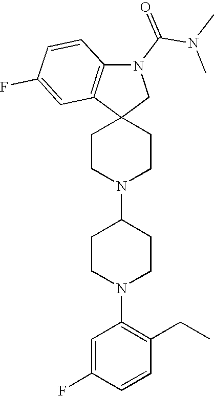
C1CN(C2CCN(C3=C(CC)C=CC(F)=C3)CC2)CCC12CN(C(N(C)C)=O)C1=C2C=C(F)C=C1
